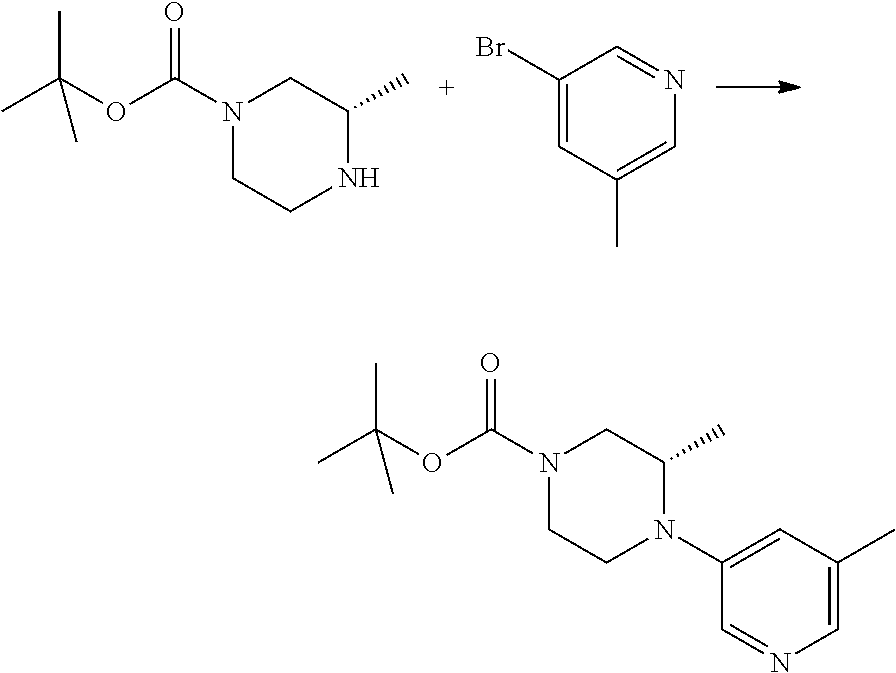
N1(C(OC(C)(C)C)=O)CCNC(C)C1.C1(Br)=CC(C)=CN=C1.N1(C(OC(C)(C)C)=O)CCN(C2=CC(C)=CN=C2)C(C)C1
